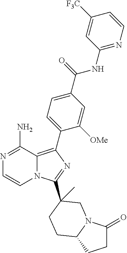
N1=C(N)C2=C(C3=CC=C(C(NC4=NC=CC([F3C])=C4)=O)C=C3[OMe])N=C(C3(C)CN4C(=O)CCC4CC3)N2C=C1
